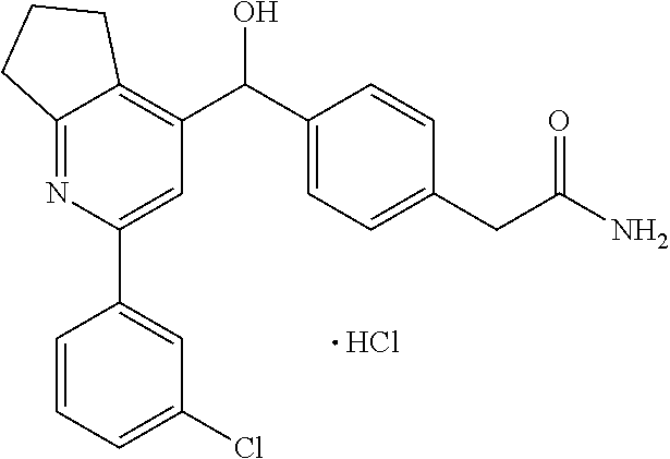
C12=NC(C3=CC(Cl)=CC=C3)=CC(C(C3=CC=C(CC(N)=O)C=C3)O)=C1CCC2.Cl
